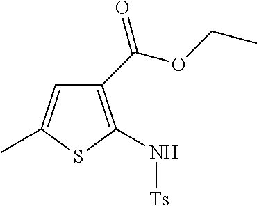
C1(C(OCC)=O)=C(N[Ts])SC(C)=C1
